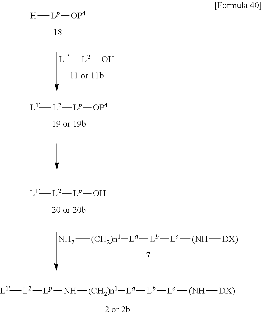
[H][Lp][OP4].[L1][L2]O.[L1][L2][Lp][OP4].[L1][L2][Lp]O.N[(CH2)n1][La][Lb][Lc][(NH][DX)].[L1][L2][Lp]N[(CH2)n1][La][Lb][Lc][(NH][DX)]
